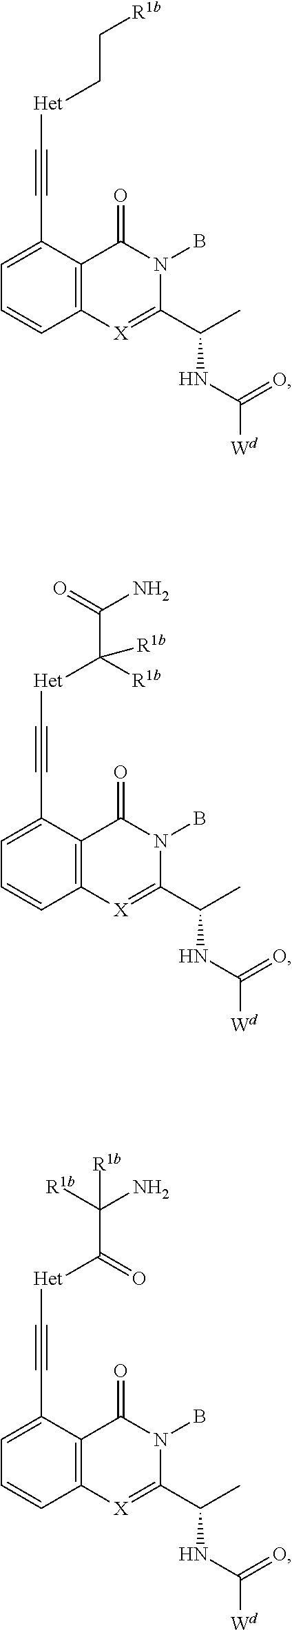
C1=CC2=C(C(C#C[Het]C(C(N)=O)([R1b])[R1b])=C1)C(=O)N(B)C(C(C)NC([Wd])=O)=[X]2.C1=CC2=C(C(C#C[Het]CC[R1b])=C1)C(=O)N(B)C(C(C)NC([Wd])=O)=[X]2.C1=CC2=C(C(C#C[Het]C(C(N)([R1b])[R1b])=O)=C1)C(=O)N(B)C(C(C)NC([Wd])=O)=[X]2
